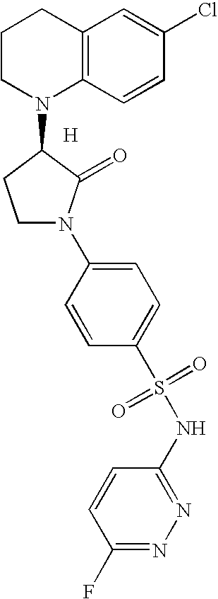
C12=C(C=CC(Cl)=C1)N(C1CCN(C3=CC=C(S(=O)(=O)NC4=NN=C(F)C=C4)C=C3)C1=O)CCC2.[H]
